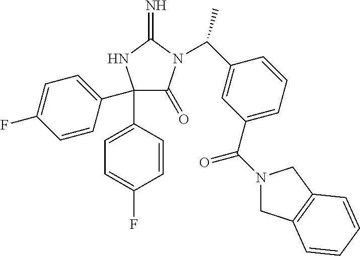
C1(C2=CC=C(F)C=C2)(C2=CC=C(F)C=C2)C(=O)N(C(C2=CC(C(=O)N3CC4=C(C3)C=CC=C4)=CC=C2)C)C(=N)N1
